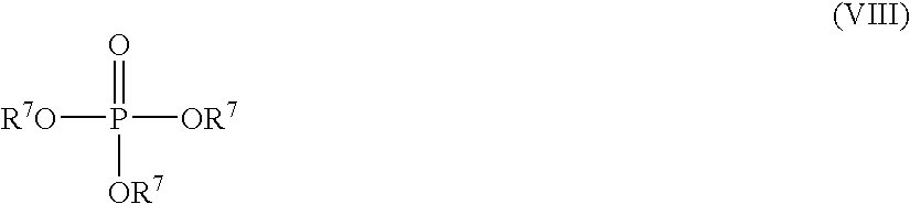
[R7O]P(=O)([OR7])[OR7]
